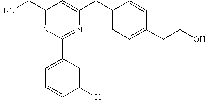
C1(CC)=NC(C2=CC=CC(Cl)=C2)=NC(CC2=CC=C(CCO)C=C2)=C1
